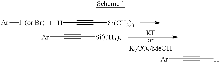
[Ar]I.[H]C#C[Si(CH3)3].[Ar]C#C[Si(CH3)3].[Ar]C#C[H]
